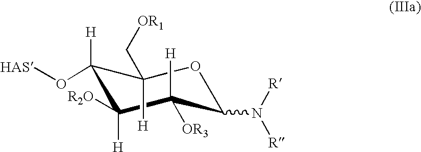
C1(O[HAS])([H])C([R2O])([H])C([H])([OR3])C(N([R])[R])OC1([H])C[OR1]
